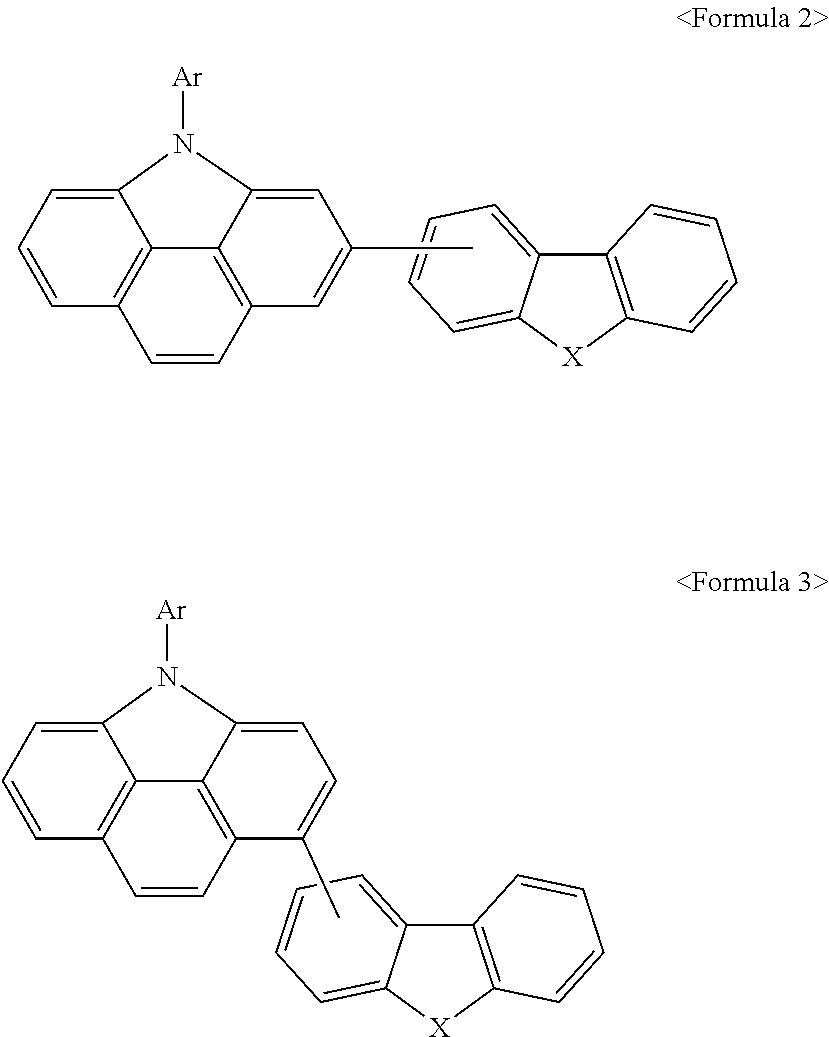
C12=CC=CC3=C1C1=C(C=C3)C=C(C)C=C1N2[Ar].C12=C([X]C3=CC=CC=C13)C=CC=C2.C12=CC=CC3=C1C1=C(C=C3)C(C)=CC=C1N2[Ar].C12=C([X]C3=CC=CC=C13)C=CC=C2
